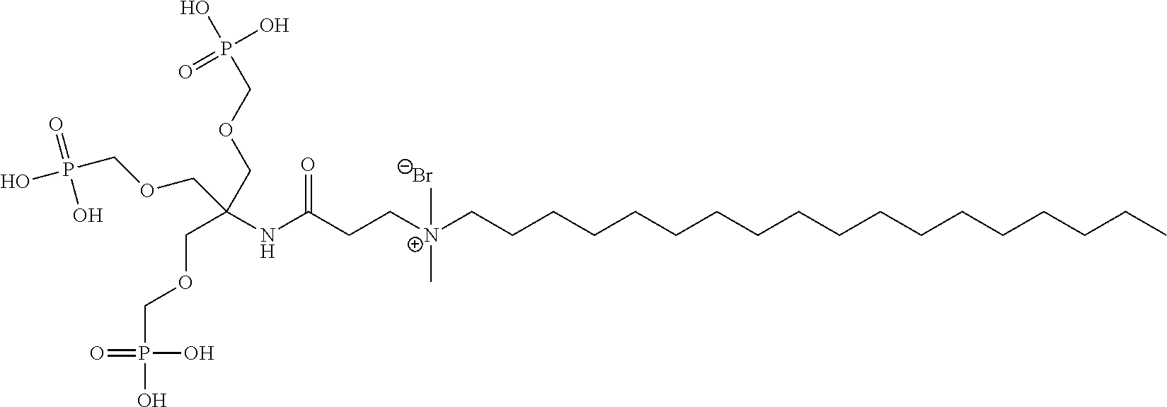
[Br-].C(CCCCCCCCCCCCCCCC)C[N+](C)(CCC(NC(COCP(O)(O)=O)(COCP(O)(O)=O)COCP(O)(=O)O)=O)C
